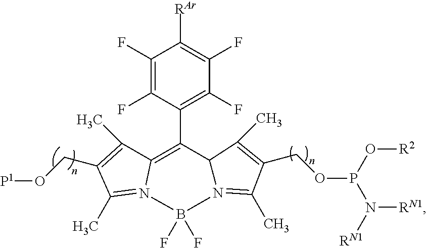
C1(F)=C(F)C(C2=C3C(C)=C(CO[P1])C(C)=N3B(F)(F)N3=C(C)C(COP(O[R2])N([RN1])[RN1])=C(C)C23)=C(F)C(F)=C1[RAr]
